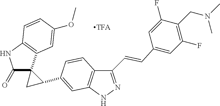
C1(C=CC2=CC(F)=C(CN(C)C)C(F)=C2)=NNC2=C1C=CC(C1CC13C(=O)NC1=C3C=C(OC)C=C1)=C2
